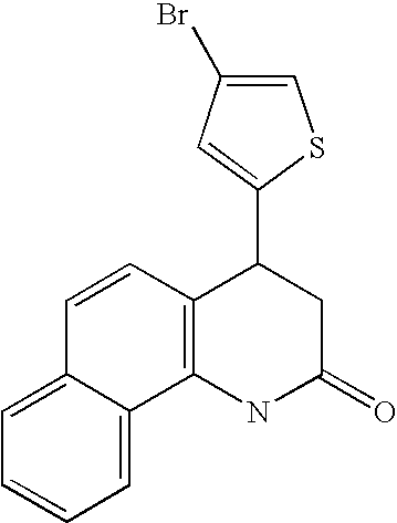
C1=C2C(=CC=C1)C1=C(C=C2)C(C2=CC(Br)=CS2)CC(=O)N1
